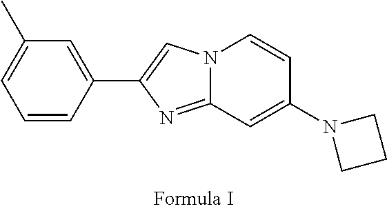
N12C(=NC(C3=CC(C)=CC=C3)=C1)C=C(N1CCC1)C=C2
